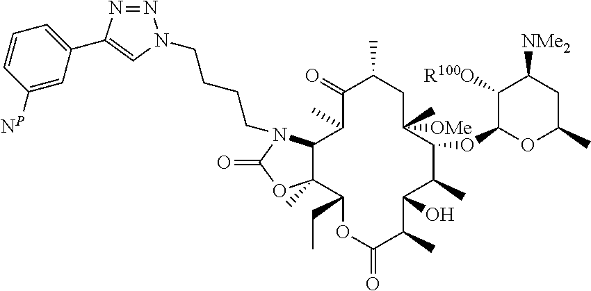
C12C(C)(C(CC)OC(=O)C(C)C(O)C(C)C(OC3C([R100O])C([NMe2])CC(C)O3)C([OMe])(C)CC(C)C(=O)C1C)OC(=O)N2CCCCN1N=NC(C2=CC=CC([NP])=C2)=C1
